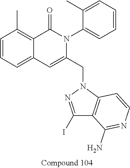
C1=CC=C2C(=C1C)C(=O)N(C1=CC=CC=C1C)C(CN1N=C(I)C3=C1C=CN=C3N)=C2
